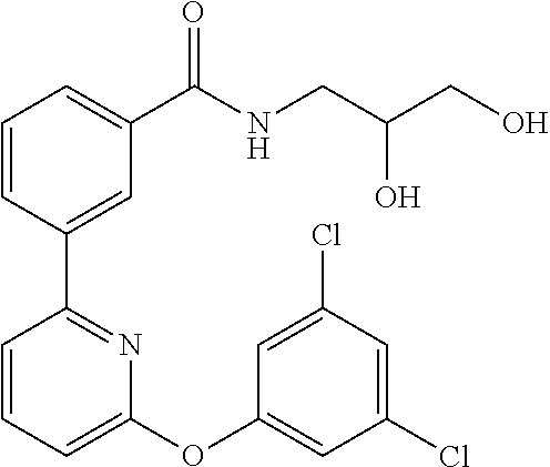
C1=CC(C2=NC(OC3=CC(Cl)=CC(Cl)=C3)=CC=C2)=CC(C(NCC(CO)O)=O)=C1
